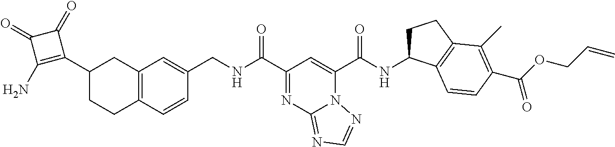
C12=C(C=CC(CNC(C3=NC4=NC=NN4C(C(NC4CCC5=C4C=CC(C(OCC=C)=O)=C5C)=O)=C3)=O)=C1)CCC(C1=C(N)C(=O)C1=O)C2
